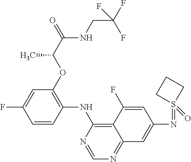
C1=CC(NC2=C3C(=NC=N2)C=C(N=S2(=O)CCC2)C=C3F)=C(OC(C(=O)NCC(F)(F)F)C)C=C1F
